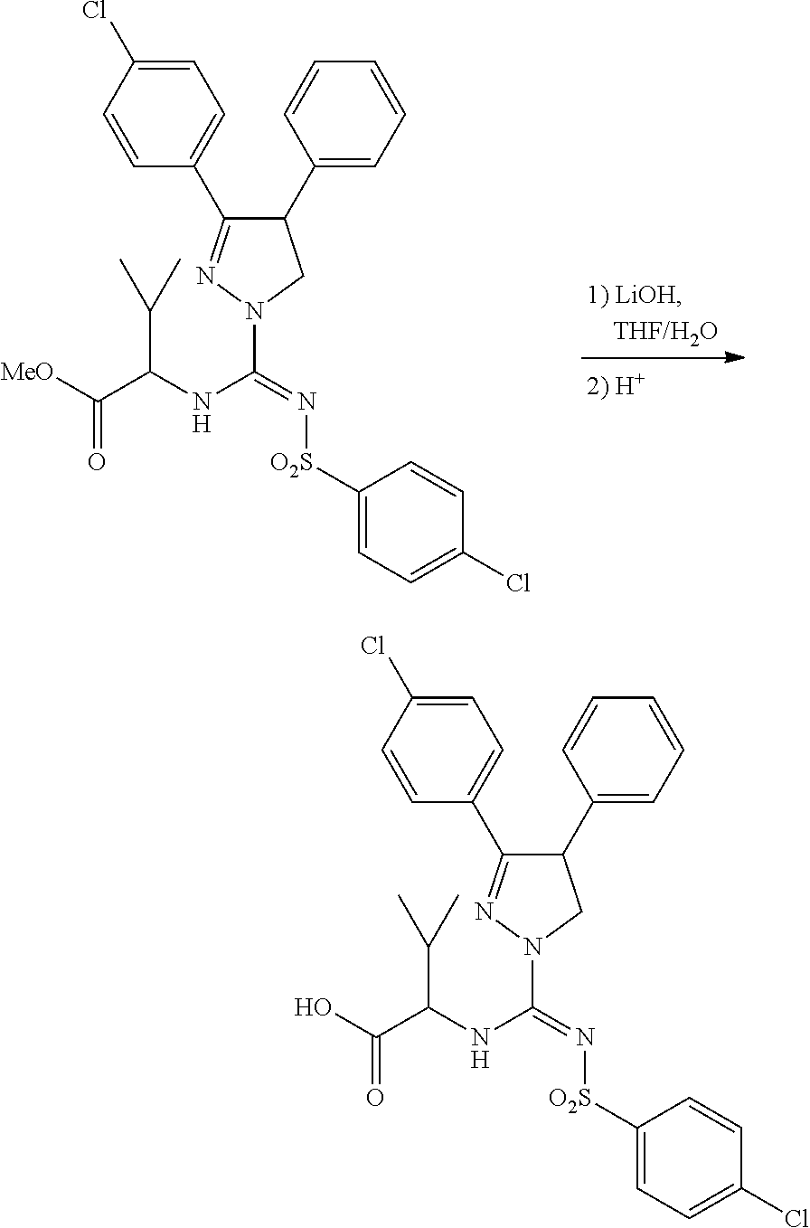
C1(C2=CC=CC=C2)C(C2=CC=C(Cl)C=C2)=NN(C(=N[O2S]C2=CC=C(Cl)C=C2)NC(C([MeO])=O)C(C)C)C1.C1(C2=CC=CC=C2)C(C2=CC=C(Cl)C=C2)=NN(C(=N[O2S]C2=CC=C(Cl)C=C2)NC(C(O)=O)C(C)C)C1
